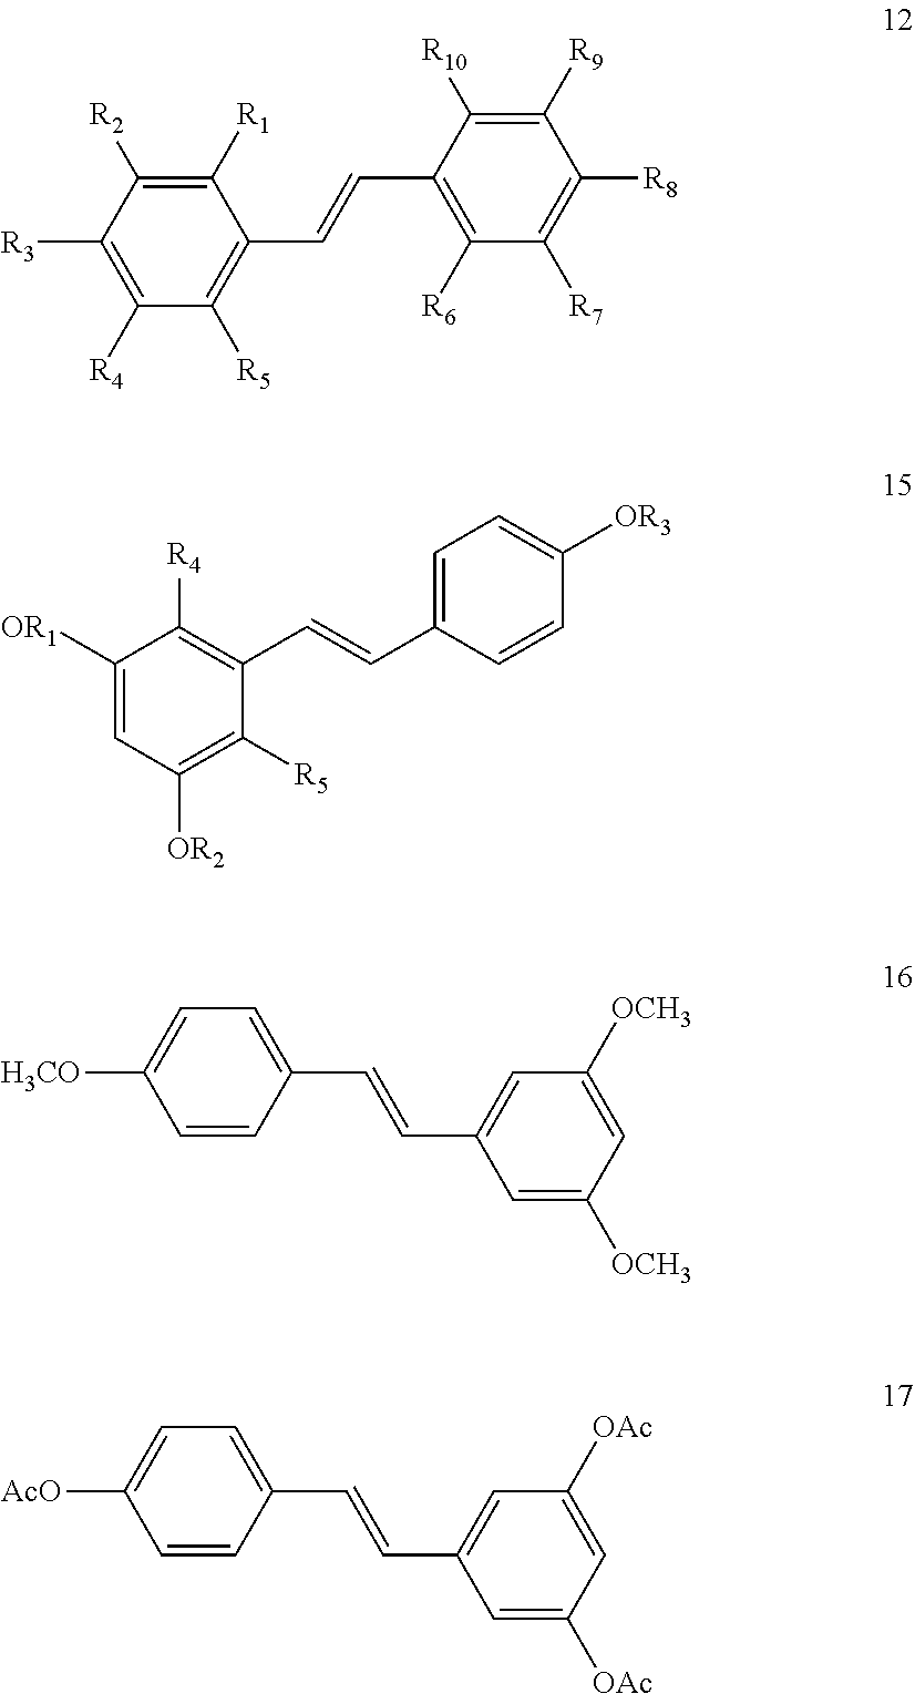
C1([R3])=C([R4])C([R5])=C(C=CC2=C([R6])C([R7])=C([R8])C([R9])=C2[R10])C([R1])=C1[R2].C1([OR1])=CC([OR2])=C([R5])C(C=CC2=CC=C([OR3])C=C2)=C1[R4].C1(C=CC2=CC([OCH3])=CC([OCH3])=C2)=CC=C([H3CO])C=C1.C1(C=CC2=CC([OAc])=CC([OAc])=C2)=CC=C([AcO])C=C1
